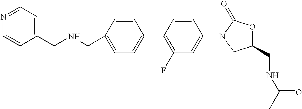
C1=C(CNCC2=CC=NC=C2)C=CC(C2=C(F)C=C(N3CC(CNC(C)=O)OC3=O)C=C2)=C1
